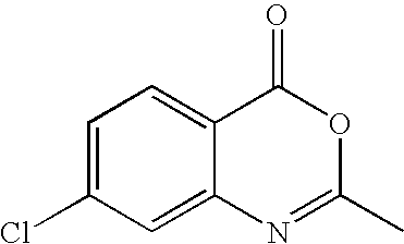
C1=C(Cl)C=C2C(=C1)C(=O)OC(C)=N2
